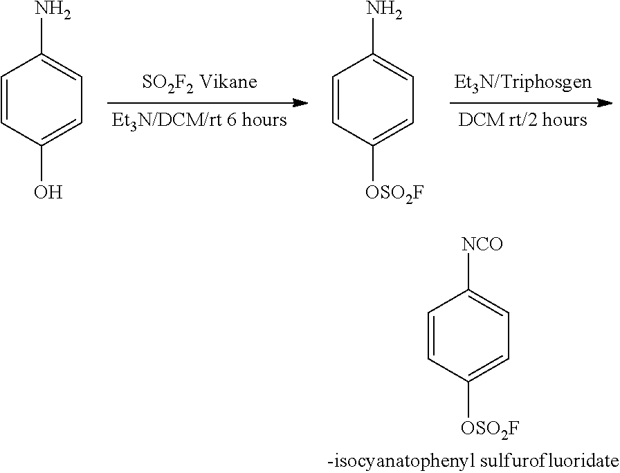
C1=CC([OSO2F])=CC=C1[NCO].C1=CC(O)=CC=C1N.C1=CC([OSO2F])=CC=C1N
